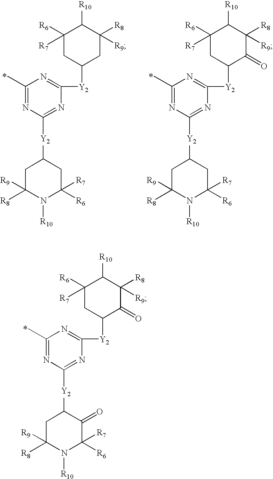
C1(C)=NC([Y2]C2CC([R9])([R8])N([R10])C([R7])([R6])C2=O)=NC([Y2]C2C(=O)C([R8])([R9])C([R10])C([R6])([R7])C2)=N1.C1(C)=NC([Y2]C2CC([R9])([R8])N([R10])C([R7])([R6])C2)=NC([Y2]C2CC([R8])([R9])C([R10])C([R6])([R7])C2)=N1.C1(C)=NC([Y2]C2CC([R9])([R8])N([R10])C([R7])([R6])C2)=NC([Y2]C2C(=O)C([R8])([R9])C([R10])C([R6])([R7])C2)=N1
